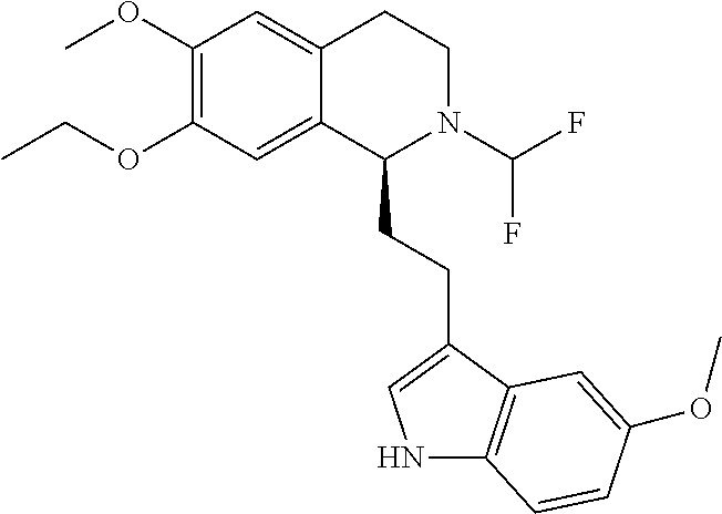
C(OC1=C(OC)C=C2C(=C1)C(CCC1=CNC3=C1C=C(OC)C=C3)N(C(F)F)CC2)C
